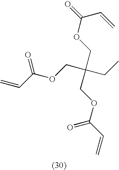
C(COC(C=C)=O)(CC)(COC(C=C)=O)COC(=O)C=C
